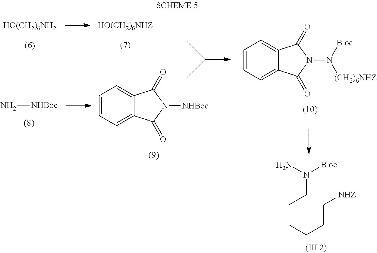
[HO(CH2)6NH2].N[NHBoc].C1=CC=C2C(=C1)C(=O)N([NHBoc])C2=O.C1=CC=C2C(=C1)C(=O)N(N([B oc])[(CH2)6NHZ])C2=O.C(CCCC[NHZ])CN(N)[B oc]
